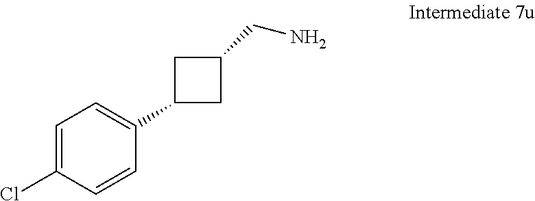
C1=C(Cl)C=CC(C2CC(CN)C2)=C1
